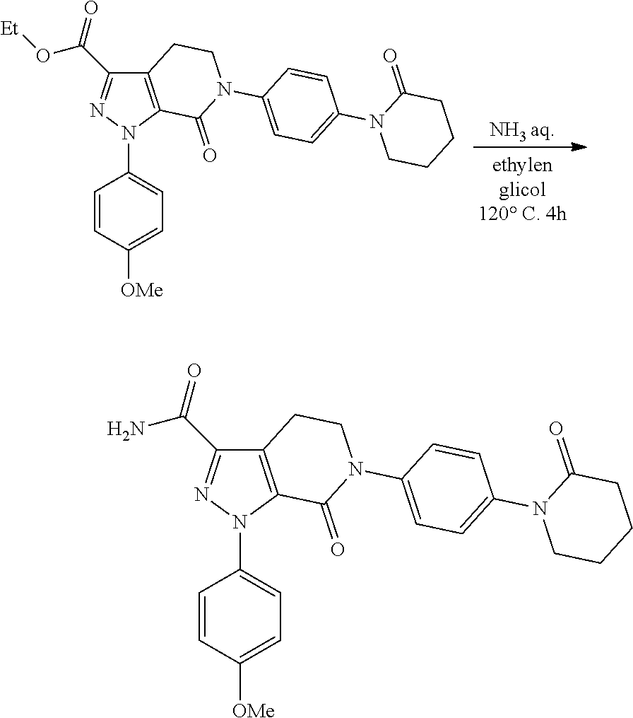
[NH3 aq].C1=CC([OMe])=CC=C1N1C2=C(C(C(O[Et])=O)=N1)CCN(C1=CC=C(N3CCCCC3=O)C=C1)C2=O.C1=CC([OMe])=CC=C1N1C2=C(C(C(N)=O)=N1)CCN(C1=CC=C(N3CCCCC3=O)C=C1)C2=O
